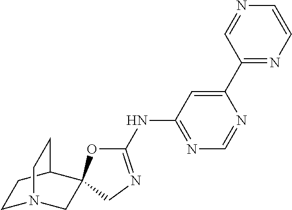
C1(NC2=NC=NC(C3=NC=CN=C3)=C2)=NCC2(O1)CN1CCC2CC1
